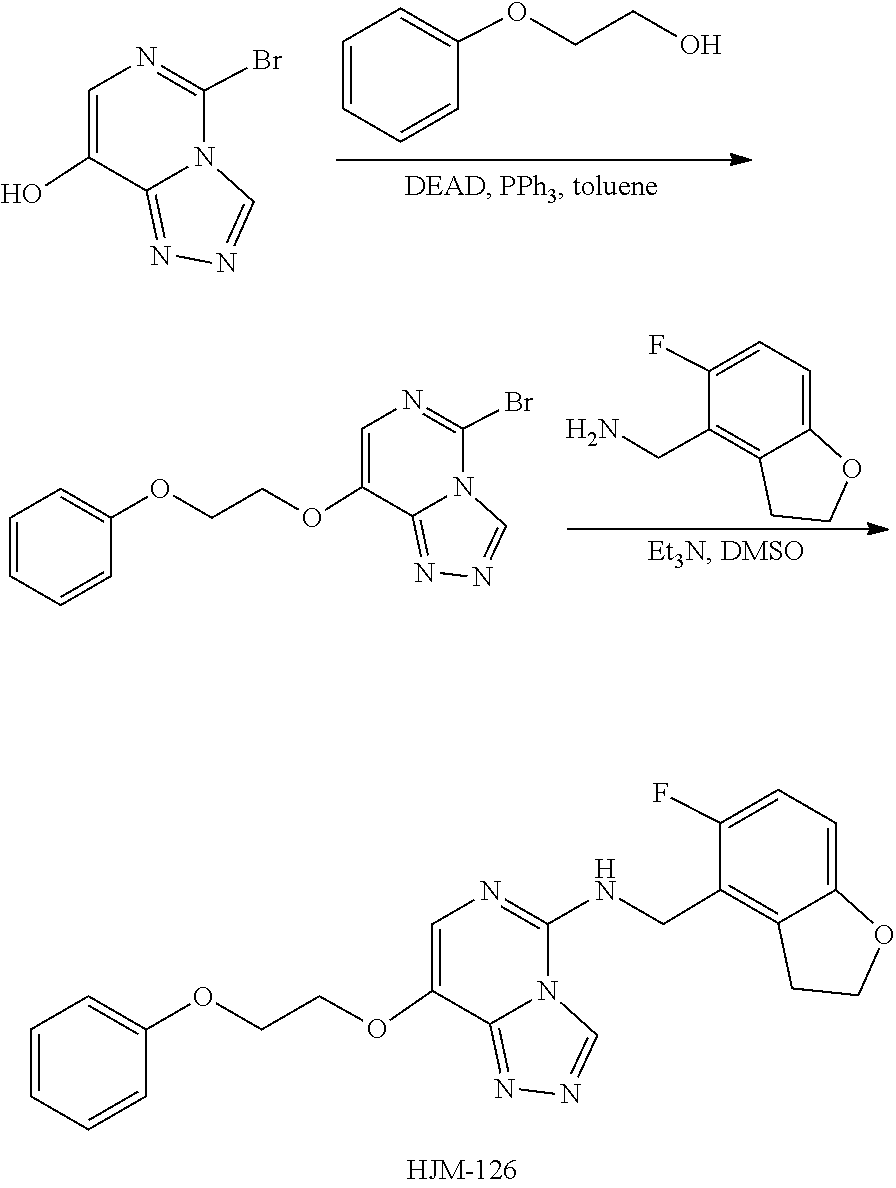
N1=C2N(C(NCC3=C4C(=CC=C3F)OCC4)=NC=C2OCCOC2=CC=CC=C2)C=N1.C1=CC=CC(OCCO)=C1.N1=C2N(C(Br)=NC=C2O)C=N1.C1(F)=CC=C2OCCC2=C1CN.N1=C2N(C(Br)=NC=C2OCCOC2=CC=CC=C2)C=N1
